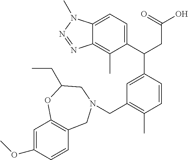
C1(C(CC(=O)O)C2=CC(CN3CC4=C(C=C(OC)C=C4)OC(CC)C3)=C(C)C=C2)=CC=C2C(=C1C)N=NN2C
